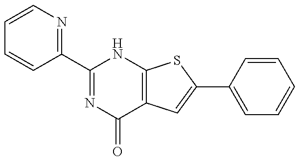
C1=CN=C(C2=NC(=O)C3=C(N2)SC(C2=CC=CC=C2)=C3)C=C1
